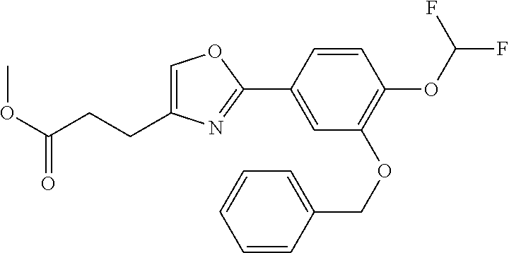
C1=C(CCC(OC)=O)N=C(C2=CC(OCC3=CC=CC=C3)=C(OC(F)F)C=C2)O1
